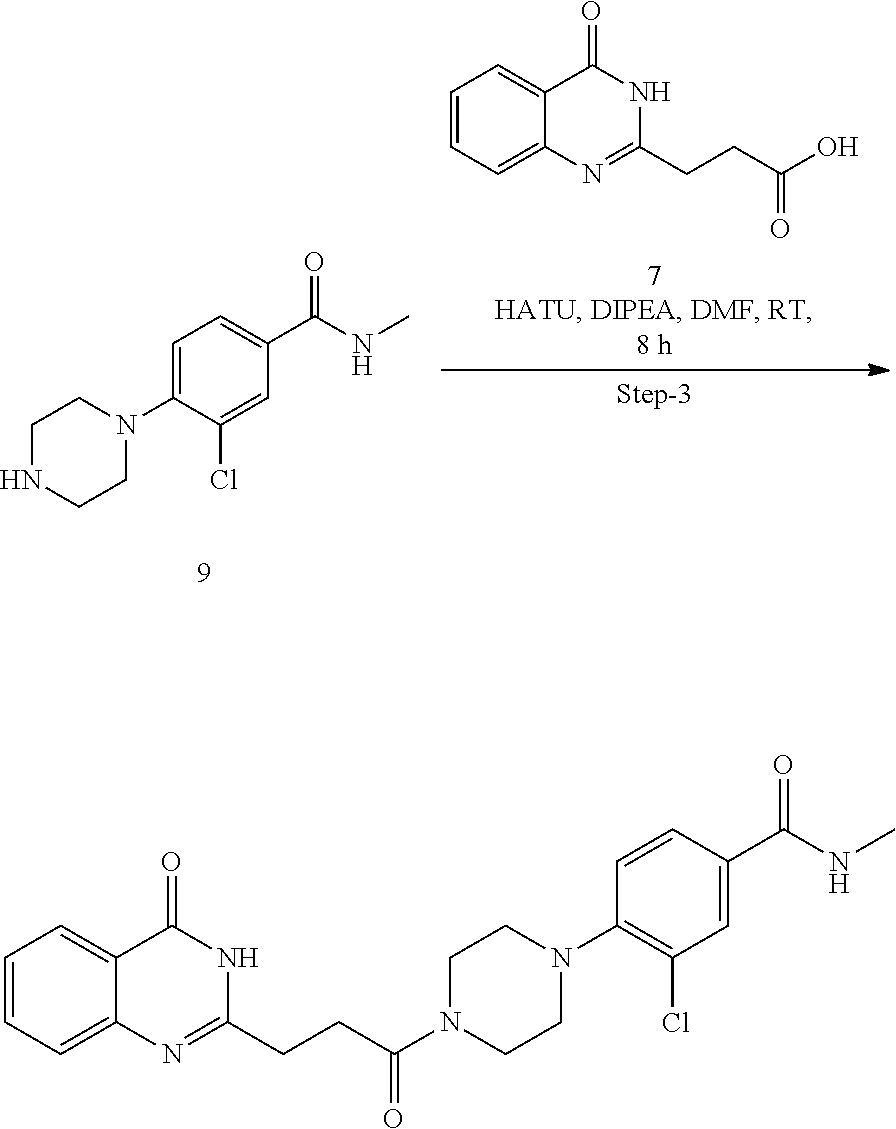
C1NCCN(C2=CC=C(C(NC)=O)C=C2Cl)C1.C1=CC=C2C(=C1)C(=O)NC(CCC(O)=O)=N2.C1=CC=C2C(=C1)C(=O)NC(CCC(=O)N1CCN(C3=C(Cl)C=C(C(NC)=O)C=C3)CC1)=N2
